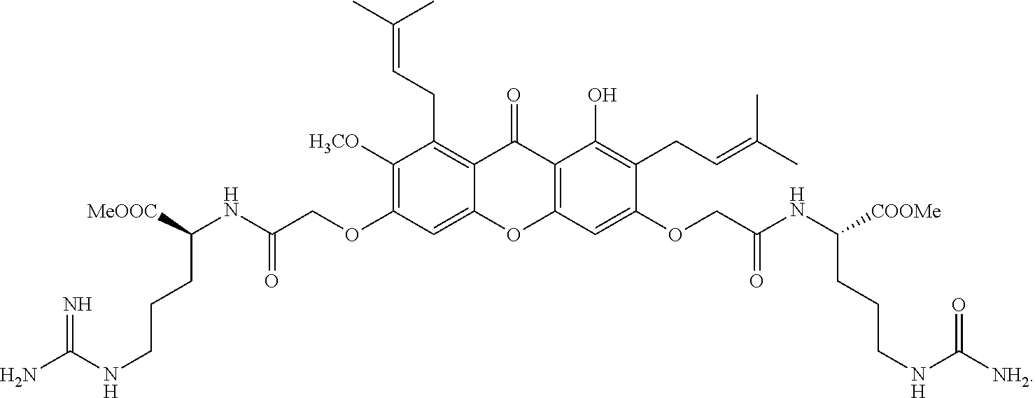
C1([H3CO])=C(OCC(NC([MeOOC])CCCNC(=N)N)=O)C=C2C(=C1CC=C(C)C)C(=O)C1=C(O2)C=C(OCC(NC([COOMe])CCCNC(=O)[NH2])=O)C(CC=C(C)C)=C1O
